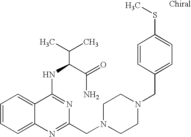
C1=CC=C2C(=C1)C(NC(C(N)=O)C(C)C)=NC(CN1CCN(CC3=CC=C(SC)C=C3)CC1)=N2
